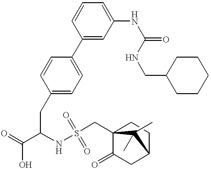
C1(C2=CC=C(CC(C(=O)O)NS(=O)(=O)CC34C(=O)CC(CC3)C4(C)C)C=C2)=CC(NC(=O)NCC2CCCCC2)=CC=C1
